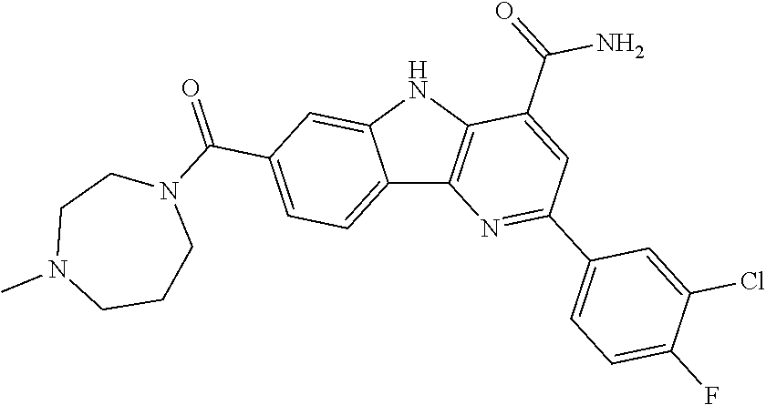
C12=CC=C(C(=O)N3CCN(C)CCC3)C=C1NC1=C2N=C(C2=CC=C(F)C(Cl)=C2)C=C1C(=O)N
